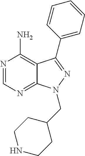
N1=CN=C2C(=C1N)C(C1=CC=CC=C1)=NN2CC1CCNCC1
